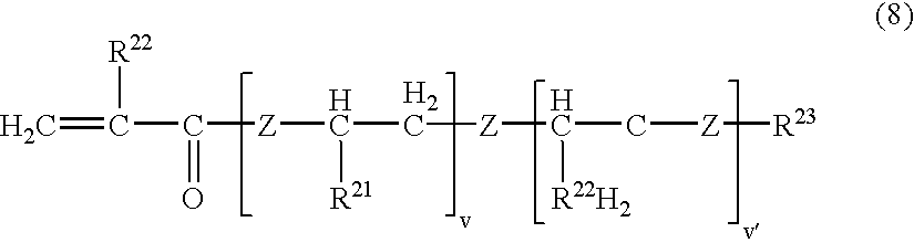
C=C(C([Z]C(C[Z]C(C[Z][R23])[R22H2])[R21])=O)[R22]
